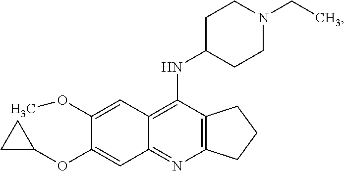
C12=C(N=C3C(=C1NC1CCN(CC)CC1)C=C(OC)C(OC1CC1)=C3)CCC2
